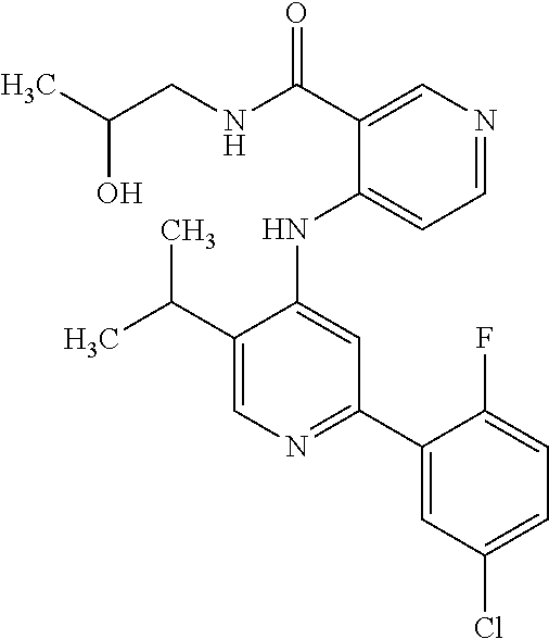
CC(CNC(C1=CN=CC=C1NC1=CC(C2=CC(Cl)=CC=C2F)=NC=C1C(C)C)=O)O
